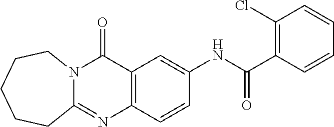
C1(NC(C2=C(Cl)C=CC=C2)=O)=CC2=C(C=C1)N=C1N(C2=O)CCCCC1
